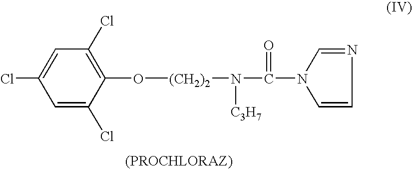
C1=C(Cl)C(O[(CH2)2]N(C(N2C=CN=C2)=O)[C3H7])=C(Cl)C=C1Cl
